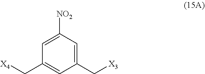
C1(C[X3])=CC([NO2])=CC(C[X4])=C1
